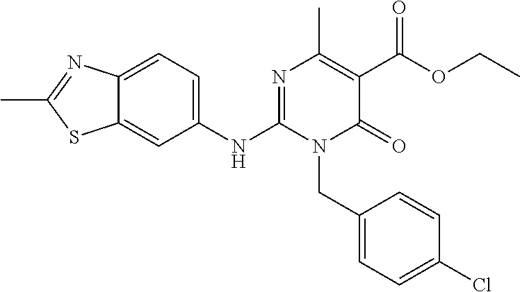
C1(NC2=NC(C)=C(C(OCC)=O)C(=O)N2CC2=CC=C(Cl)C=C2)=CC=C2C(=C1)SC(C)=N2
